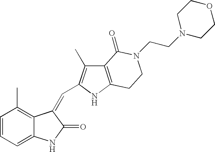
C1=CC=C2C(=C1C)C(=CC1=C(C)C3=C(N1)CCN(CCN1CCOCC1)C3=O)C(=O)N2
